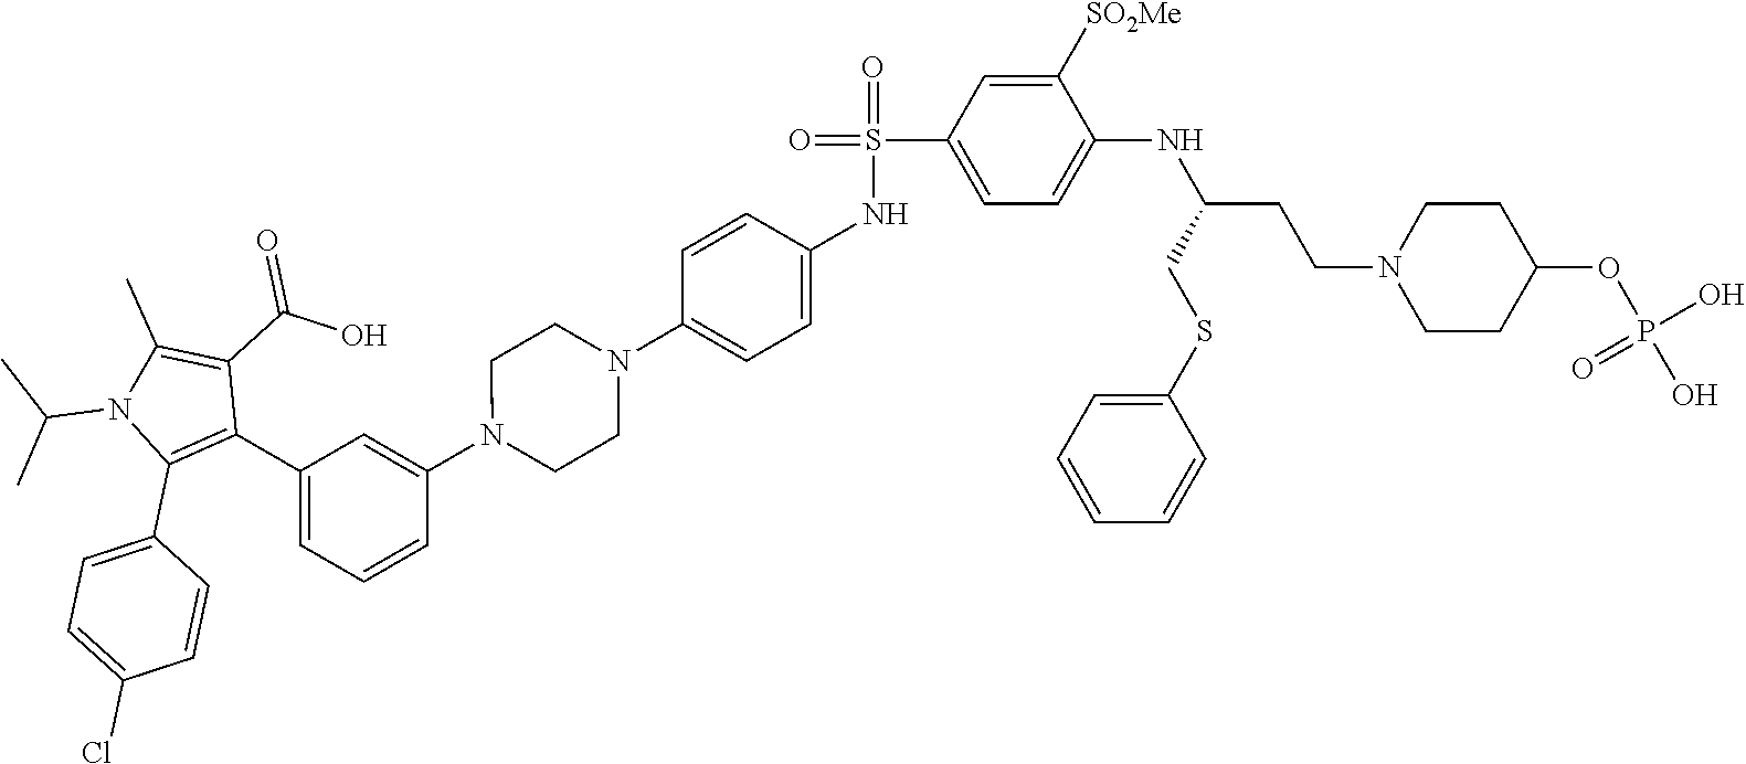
C1(N2CCN(C3=CC=C(NS(=O)(C4=CC=C(NC(CCN5CCC(OP(O)(O)=O)CC5)CSC5=CC=CC=C5)C([SO2Me])=C4)=O)C=C3)CC2)=CC(C2=C(C3=CC=C(Cl)C=C3)N(C(C)C)C(C)=C2C(O)=O)=CC=C1
